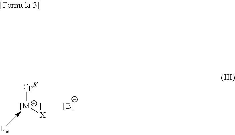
[CpR][[M][X].[B-]
